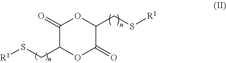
[R1]SCC1OC(=O)C(CS[R1])OC1=O
